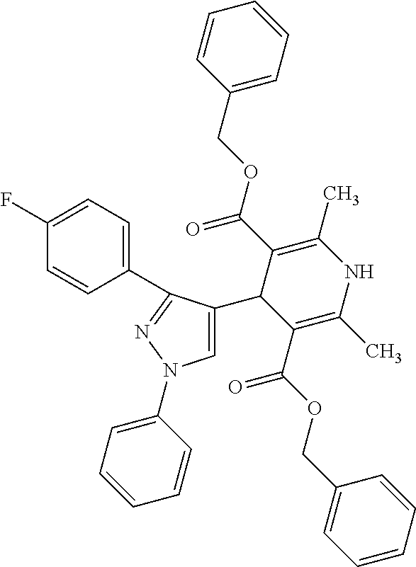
C1(C2C(C(OCC3=CC=CC=C3)=O)=C(C)NC(C)=C2C(=O)OCC2=CC=CC=C2)=CN(C2=CC=CC=C2)N=C1C1=CC=C(F)C=C1
